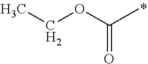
CCOC(C)=O
